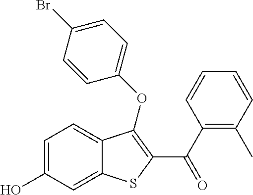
C1=C(O)C=C2C(=C1)C(OC1=CC=C(Br)C=C1)=C(C(C1=C(C)C=CC=C1)=O)S2
